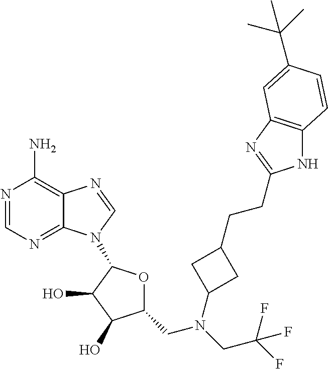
C1=NC(N)=C2C(=N1)N(C1OC(CN(CC(F)(F)F)C3CC(CCC4=NC5=C(N4)C=CC(C(C)(C)C)=C5)C3)C(O)C1O)C=N2
